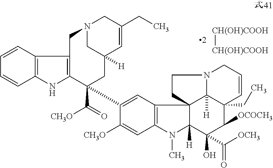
C1=CC2=C(C=C1)NC1=C2CN2CC([H])(CC1(C(=O)[CH3O])C1=CC3=C(C=C1[CH3O])N(C)C1([H])C34C3([H])C(CC)(C([OCOCH3])C1(O)C(=O)[OCH3])C=CCN3CC4)C=C(CC)C2.[CH(OH)COOH][CH(OH)COOH]
